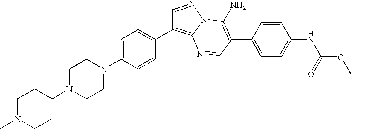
C1=C(N2CCN(C3CCN(C)CC3)CC2)C=CC(C2=C3N(N=C2)C(N)=C(C2=CC=C(NC(OCC)=O)C=C2)C=N3)=C1
